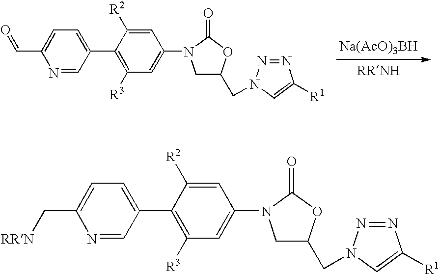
[Na(AcO)3BH].C1=C(C2=C([R3])C=C(N3CC(CN4N=NC([R1])=C4)OC3=O)C=C2[R2])C=NC(C=O)=C1.C1=C(C2=C([R3])C=C(N3CC(CN4N=NC([R1])=C4)OC3=O)C=C2[R2])C=NC(C[RRN])=C1
